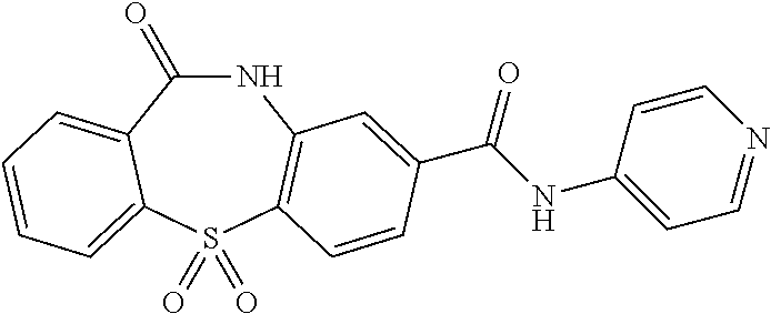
N1C(=O)C2=CC=CC=C2S(=O)(=O)C2=C1C=C(C(NC1=CC=NC=C1)=O)C=C2
